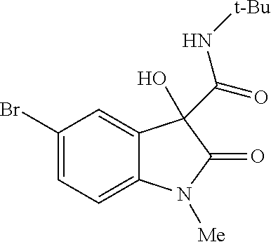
C1(Br)=CC=C2C(=C1)C(C(=O)N[t-Bu])(O)C(=O)N2[Me]
